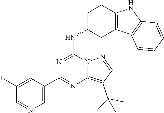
C1=C(C2=NC3=C(C(C)(C)C)C=NN3C(NC3CC4=C(NC5=C4C=CC=C5)CC3)=N2)C=C(F)C=N1
